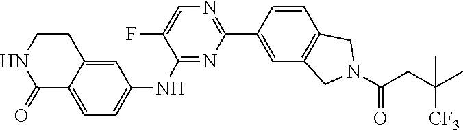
C1CNC(=O)C2=CC=C(NC3=NC(C4=CC5=C(C=C4)CN(C(CC(C)(C)[CF3])=O)C5)=NC=C3F)C=C12
